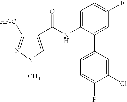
C1(C(NC2=CC=C(F)C=C2C2=CC=C(F)C(Cl)=C2)=O)=CN(C)N=C1[HF2C]
